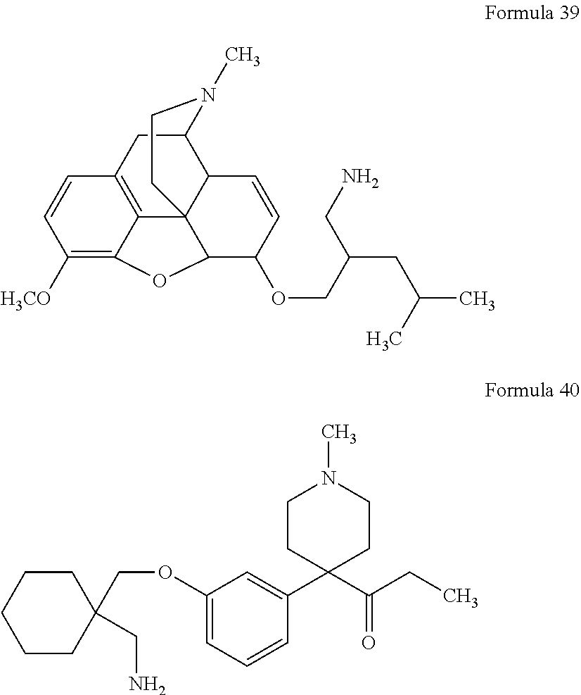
C12=C3CC4C5C1(C(C(OCC(CC(C)C)CN)C=C5)OC2=C([H3CO])C=C3)CCN4C.C1(OCC2(CN)CCCCC2)=CC=CC(C2(C(CC)=O)CCN(C)CC2)=C1
